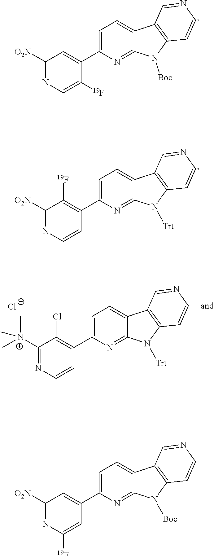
N1=C([O2N])C=C(C2=CC=C3C(=N2)N([Boc])C2=C3C=NC=C2)C([19F])=C1.N1=C([O2N])C([19F])=C(C2=CC=C3C(=N2)N([Trt])C2=C3C=NC=C2)C=C1.N1=C([N+](C)(C)C)C(Cl)=C(C2=CC=C3C(=N2)N([Trt])C2=C3C=NC=C2)C=C1.[Cl-].N1=C([O2N])C=C(C2=CC=C3C(=N2)N([Boc])C2=C3C=NC=C2)C=C1[19F]
